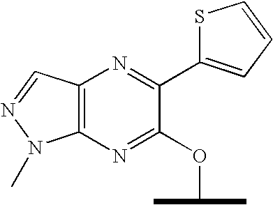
C12=C(C=NN1C)N=C(C1=CC=CS1)C(OC(C)C)=N2
